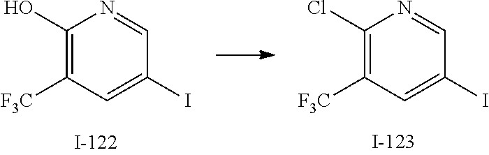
C1(O)=C([F3C])C=C(I)C=N1.C1(Cl)=C([F3C])C=C(I)C=N1
